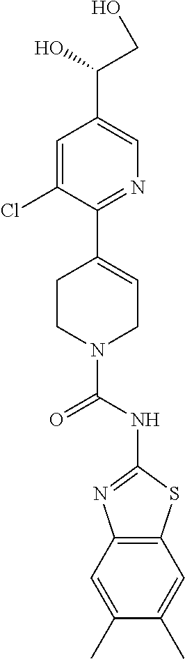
C1=C(Cl)C(C2=CCN(C(NC3=NC4=C(S3)C=C(C)C(C)=C4)=O)CC2)=NC=C1C(O)CO
